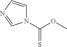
N1(C(OC)=S)C=CN=C1
